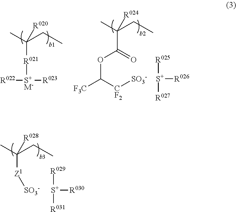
[Z1](C(CC)(C)[R028])[SO3-].[S+]([R029])([R031])[R030].[R022][S+M-]([R021]C(CC)(C)[R020])[R023].C(C(CC)(C)[R024])(=O)OC([F3C])[CF2][SO3-].[S+]([R025])([R027])[R026]
